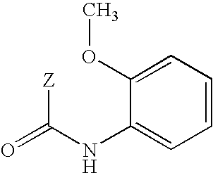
O=C(NC1=CC=CC=C1OC)[Z]
